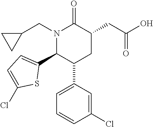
N1(CC2CC2)C(C2=CC=C(Cl)S2)C(C2=CC=CC(Cl)=C2)CC(CC(=O)O)C1=O
